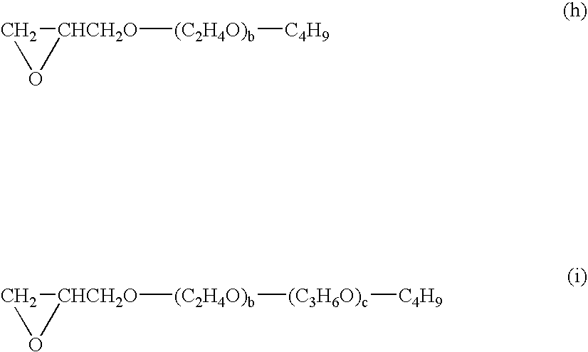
C1O[CHCH2O]1[(C2H4O)b][C4H9].C1O[CHCH2O]1[(C2H4O)b][(C3H6O)c][C4H9]
